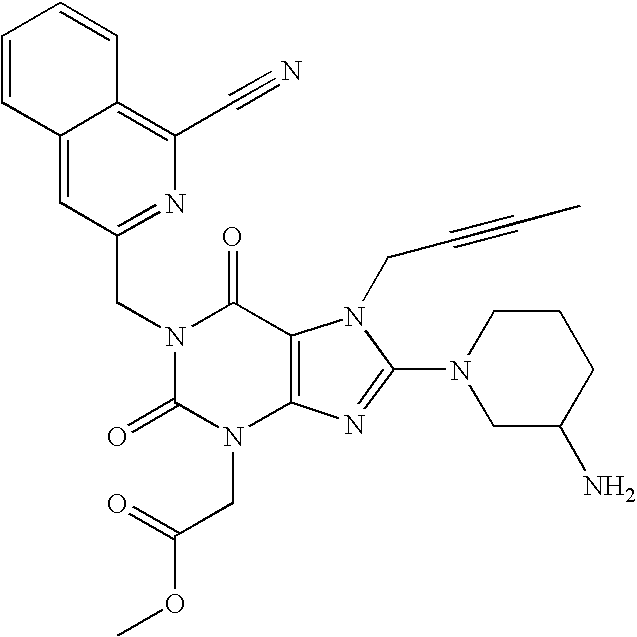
C12=CC(CN3C(=O)N(CC(OC)=O)C4=C(C3=O)N(CC#CC)C(N3CC(N)CCC3)=N4)=NC(C#N)=C1C=CC=C2
